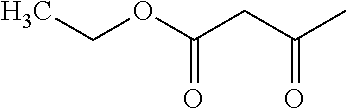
CCOC(CC(C)=O)=O
